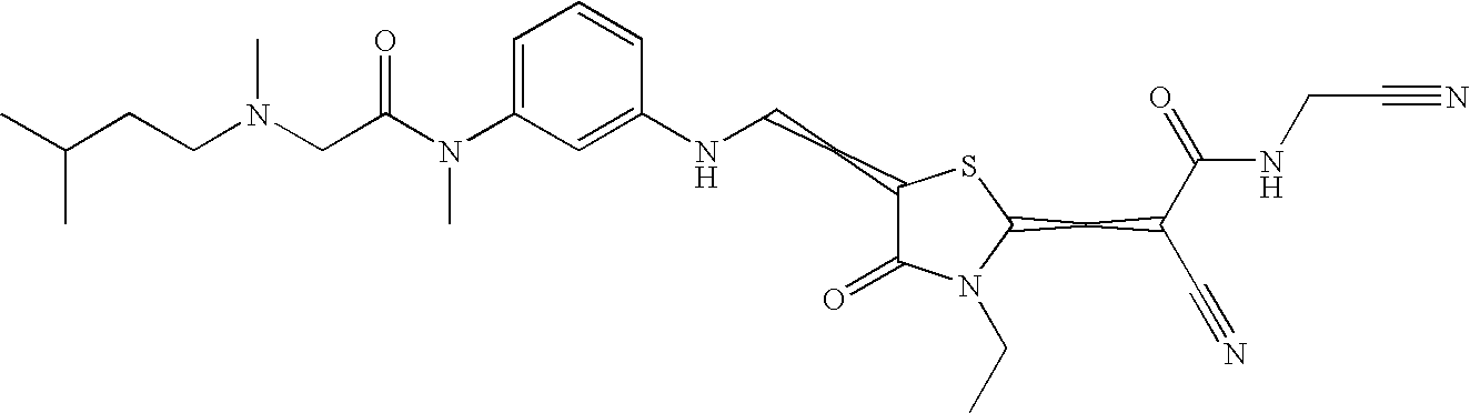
C1(NCCC2C(=O)N(CC)C(CC(C#N)C(=O)NCC#N)S2)=CC(N(C(CN(CCC(C)C)C)=O)C)=CC=C1
